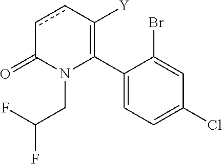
C1(C2=C([Y])ccC(=O)N2CC(F)F)=CC=C(Cl)C=C1Br
